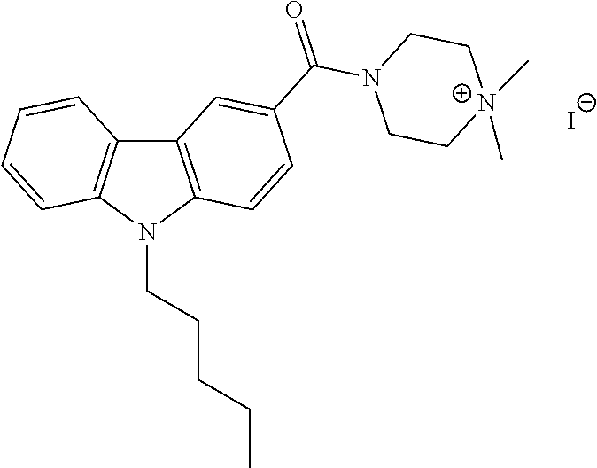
C12=C(N(CCCCC)C3=C1C=CC=C3)C=CC(C(=O)N1CC[N+](C)(C)CC1)=C2.[I-]
